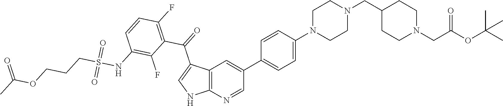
C12=C(N=CC(C3=CC=C(N4CCN(CC5CCN(CC(OC(C)(C)C)=O)CC5)CC4)C=C3)=C1)NC=C2C(C1=C(F)C=CC(NS(CCCOC(C)=O)(=O)=O)=C1F)=O
